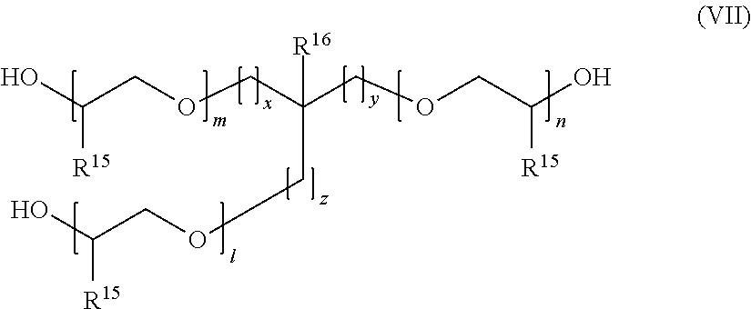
OC(COCC(COCC(O)[R15])([R16])COCC(O)[R15])[R15]
